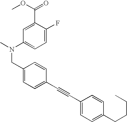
C1=CC(C#CC2=CC=C(CN(C)C3=CC=C(F)C(C(=O)OC)=C3)C=C2)=CC=C1CCCC
